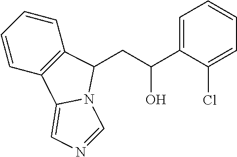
C1=CC2=C(C=C1)C(CC(C1=CC=CC=C1Cl)O)N1C2=CN=C1
